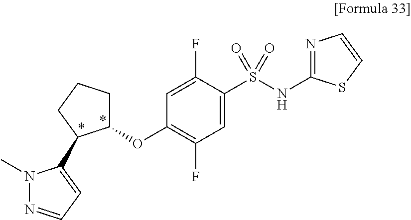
C1(OC2=C(F)C=C(S(NC3=NC=CS3)(=O)=O)C(F)=C2)CCCC1C1=CC=NN1C
